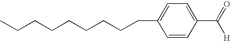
CCCCCCCCCC1=CC=C(C(=O)[H])C=C1
